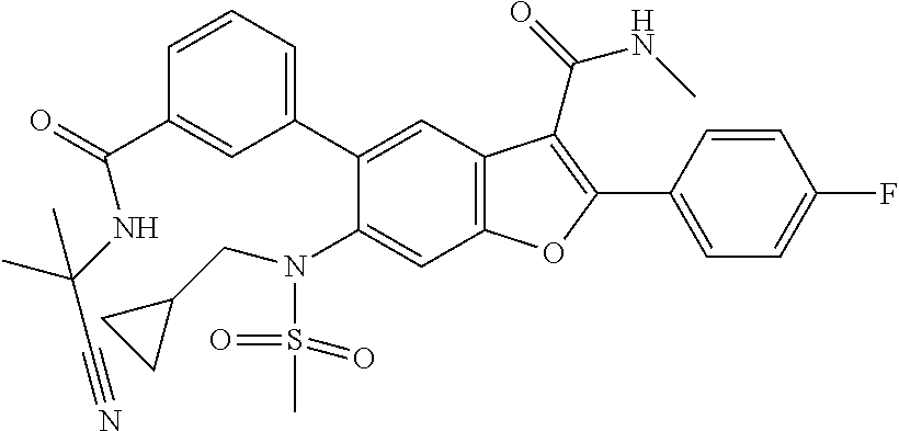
C1=CC(C2=C(C(=O)NC)C3=C(C=C(N(CC4CC4)S(=O)(=O)C)C(C4=CC=CC(C(=O)NC(C#N)(C)C)=C4)=C3)O2)=CC=C1F
